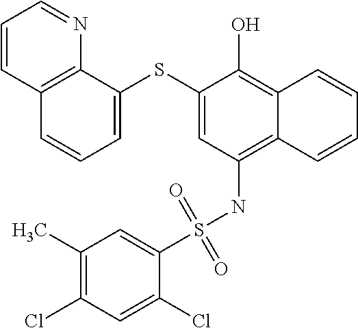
C1=C(SC2=CC(NS(C3=CC(C)=C(Cl)C=C3Cl)(=O)=O)=C3C(=C2O)C=CC=C3)C2=C(C=C1)C=CC=N2
